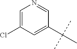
CC(C)(C)C1=CC(Cl)=CN=C1
